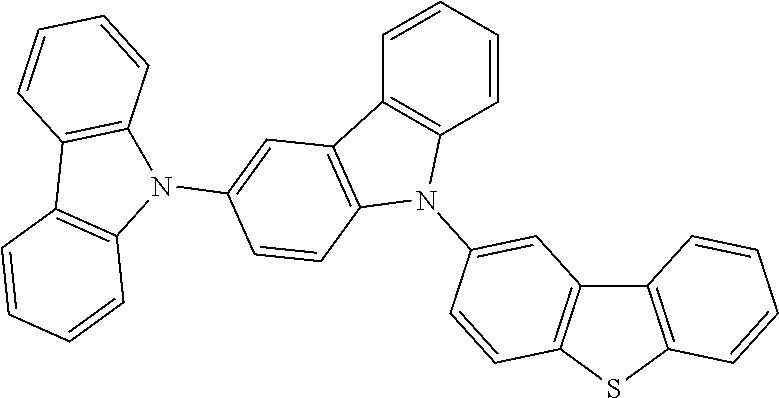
C12=C(SC3=C1C=CC=C3)C=CC(N1C3=C(C4=C1C=CC(N1C5=C(C6=C1C=CC=C6)C=CC=C5)=C4)C=CC=C3)=C2
